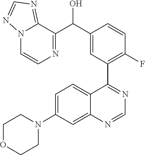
C12=CC(N3CCOCC3)=CC=C1C(C1=C(F)C=CC(C(C3=NC=CN4C3=NC=N4)O)=C1)=NC=N2
